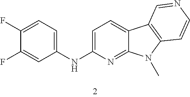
C1=C(NC2=CC=C(F)C(F)=C2)N=C2C(=C1)C1=C(N2C)C=CN=C1
